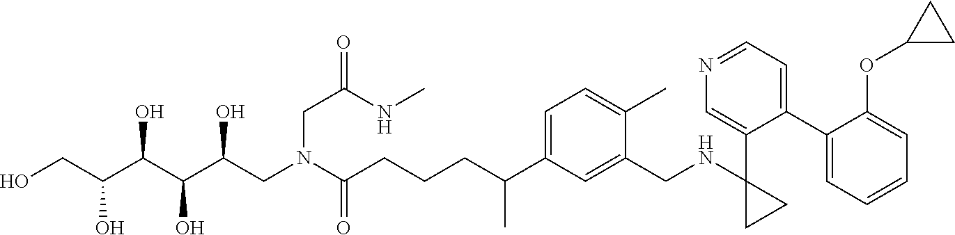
C1(C2=CC=NC=C2C2(NCC3=CC(C(CCCC(N(CC(C(C(C(CO)O)O)O)O)CC(=O)NC)=O)C)=CC=C3C)CC2)=CC=CC=C1OC1CC1
